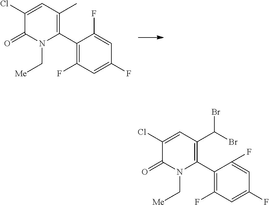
C1(C2=C(C)C=C(Cl)C(=O)N2C[Me])=C(F)C=C(F)C=C1F.C1(C2=C(C(Br)Br)C=C(Cl)C(=O)N2C[Me])=C(F)C=C(F)C=C1F
